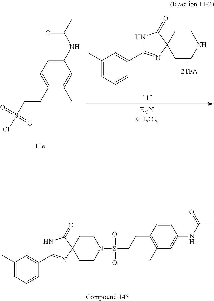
C1(NC(C)=O)=CC=C(CCS(Cl)(=O)=O)C(C)=C1.C1(C)=CC=CC(C2=NC3(C(=O)N2)CCNCC3)=C1.C1(C)=CC=CC(C2=NC3(C(=O)N2)CCN(S(=O)(=O)CCC2=C(C)C=C(NC(=O)C)C=C2)CC3)=C1
